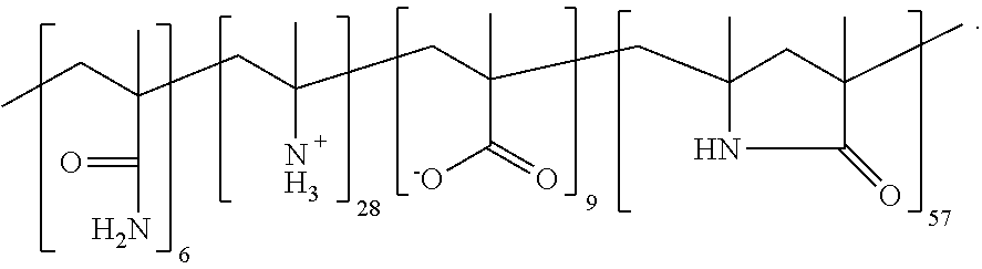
CCC(CC(CC(CC1(C)CC(C)(C)C(=O)N1)(C(=O)[-O])C)(N)C)(C(N)=O)C
